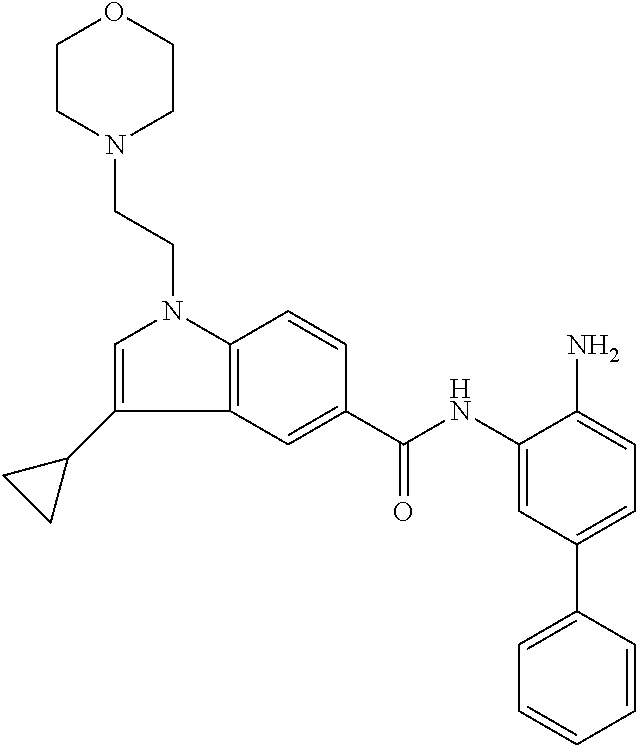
C1CN(CCN2C=C(C3CC3)C3=C2C=CC(C(NC2=CC(C4=CC=CC=C4)=CC=C2N)=O)=C3)CCO1
